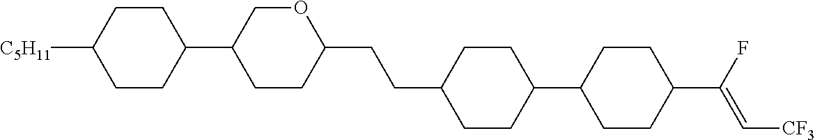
C1CC(C2CCC(CCC3CCC(C4CCC(C(F)=C[CF3])CC4)CC3)OC2)CCC1[C5H11]
